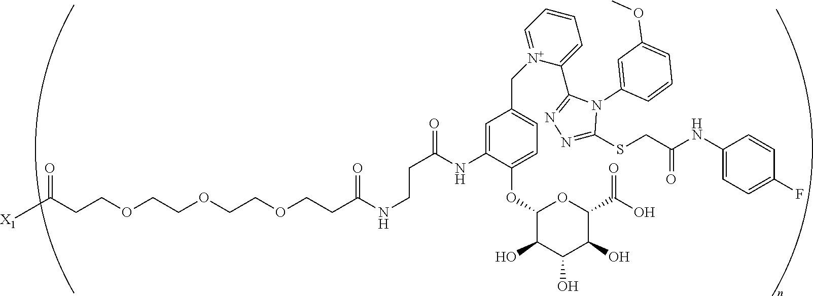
C(COCCOCCOCCC(=O)NCCC(=O)NC1=CC(C[N+]2=CC=CC=C2C2=NN=C(SCC(NC3=CC=C(F)C=C3)=O)N2C2=CC(OC)=CC=C2)=CC=C1OC1C(O)C(O)C(O)C(C(O)=O)O1)C([X1])=O
